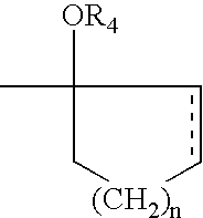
C1(C)([OR4])C[(CH2)n]cc1
